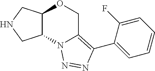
C12C(CNC1)OCC1=C(C3=CC=CC=C3F)N=NN21
